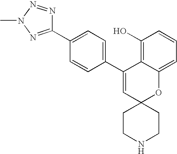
C1(C2=CC=C(C3=CC4(OC5=CC=CC(O)=C35)CCNCC4)C=C2)=NN(C)N=N1
